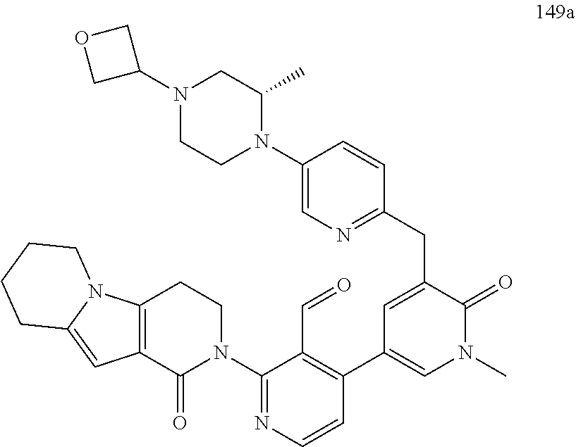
C12=C(C=C3N1CCCC3)C(=O)N(C1=NC=CC(C3=CN(C)C(=O)C(CC4=NC=C(N5CCN(C6COC6)CC5C)C=C4)=C3)=C1C=O)CC2
